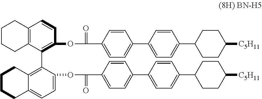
C1CCC2=C(C1)C=CC(OC(C1=CC=C(C3=CC=C(C4CCC([C5H11])CC4)C=C3)C=C1)=O)=C2C1=C2C(=CC=C1OC(C1=CC=C(C3=CC=C(C4CCC([C5H11])CC4)C=C3)C=C1)=O)CCCC2
